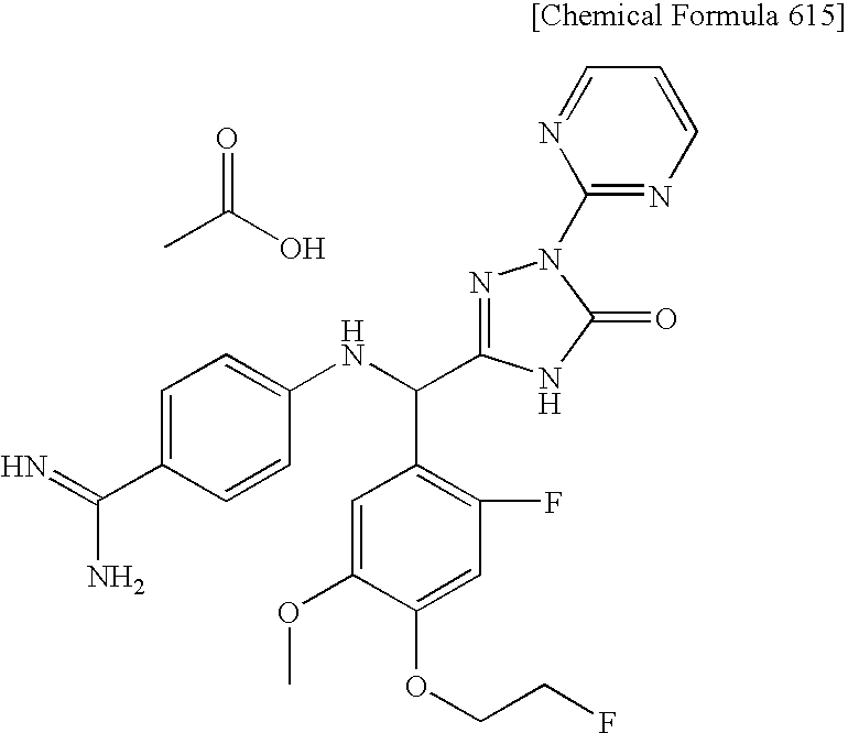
CC(=O)O.C1=C(OC)C(OCCF)=CC(F)=C1C(NC1=CC=C(C(=N)N)C=C1)C1=NN(C2=NC=CC=N2)C(=O)N1
